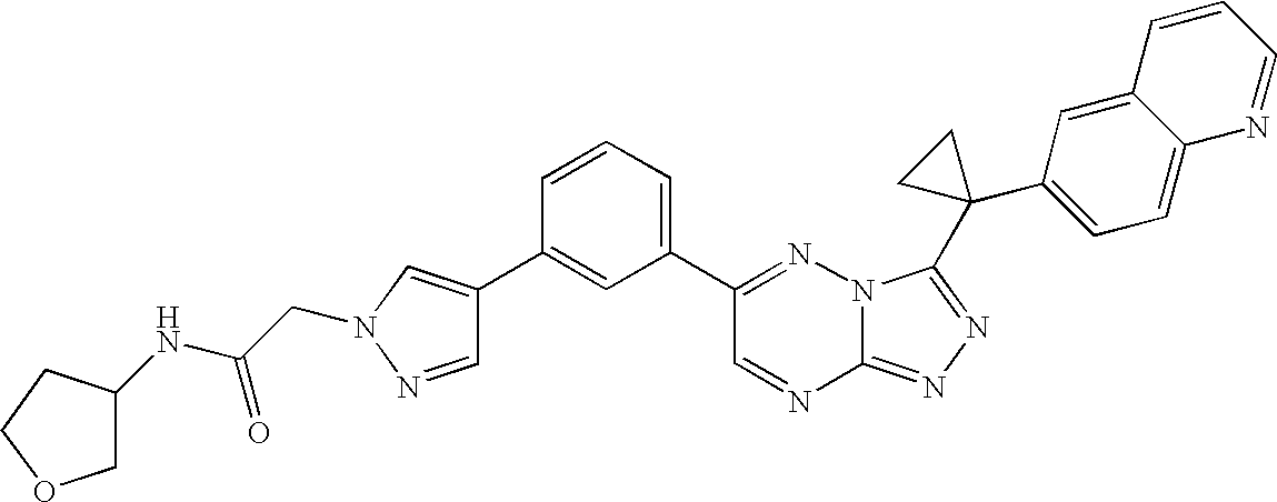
C12=NN=C(C3(C4=CC=C5C(=C4)C=CC=N5)CC3)N1N=C(C1=CC=CC(C3=CN(CC(NC4COCC4)=O)N=C3)=C1)C=N2
